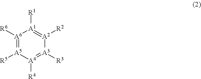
[A5]1([R5])=[A6]([R6])[A1]([R1])=[A2]([R2])[A3]([R3])=[A4]1[R4]
